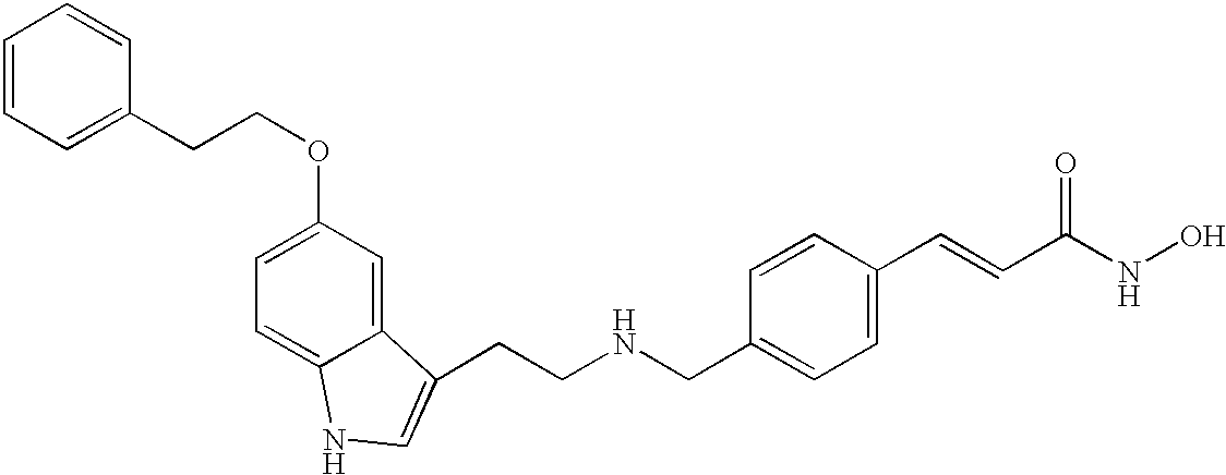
C(NCC1=CC=C(C=CC(NO)=O)C=C1)CC1=CNC2=CC=C(OCCC3=CC=CC=C3)C=C21
